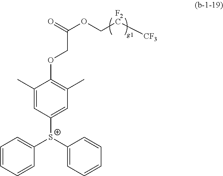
C1(C)=CC([S+](C2=CC=CC=C2)C2=CC=CC=C2)=CC(C)=C1OCC(OC[F2C][CF3])=O
